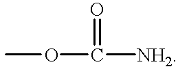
COC([NH2])=O
